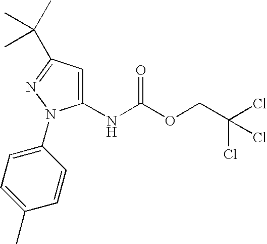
C1(NC(OCC(Cl)(Cl)Cl)=O)=CC(C(C)(C)C)=NN1C1=CC=C(C)C=C1
